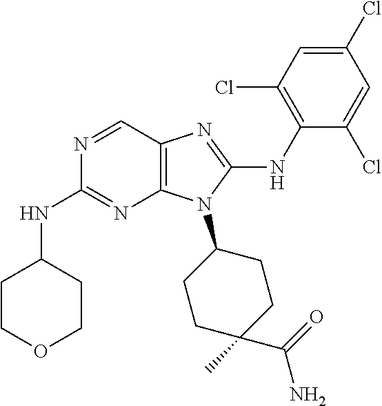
N1=CC2=C(N=C1NC1CCOCC1)N(C1CCC(C)(C(=O)N)CC1)C(NC1=C(Cl)C=C(Cl)C=C1Cl)=N2
